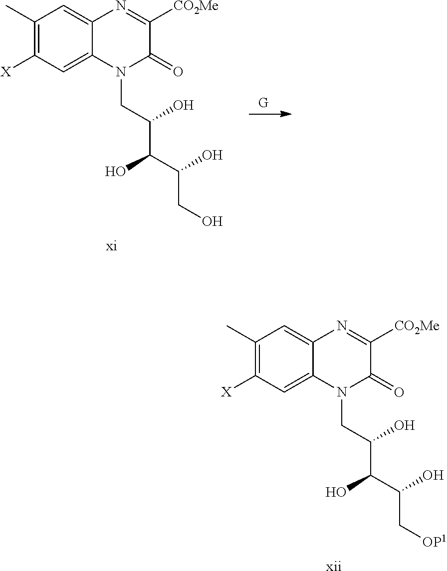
C1(C)=C([X])C=C2C(=C1)N=C([CO2Me])C(=O)N2CC(C(C(O)C[OP1])O)O.[xii].[G].C1(C)=C([X])C=C2C(=C1)N=C([CO2Me])C(=O)N2CC(C(C(O)CO)O)O.[xi]
